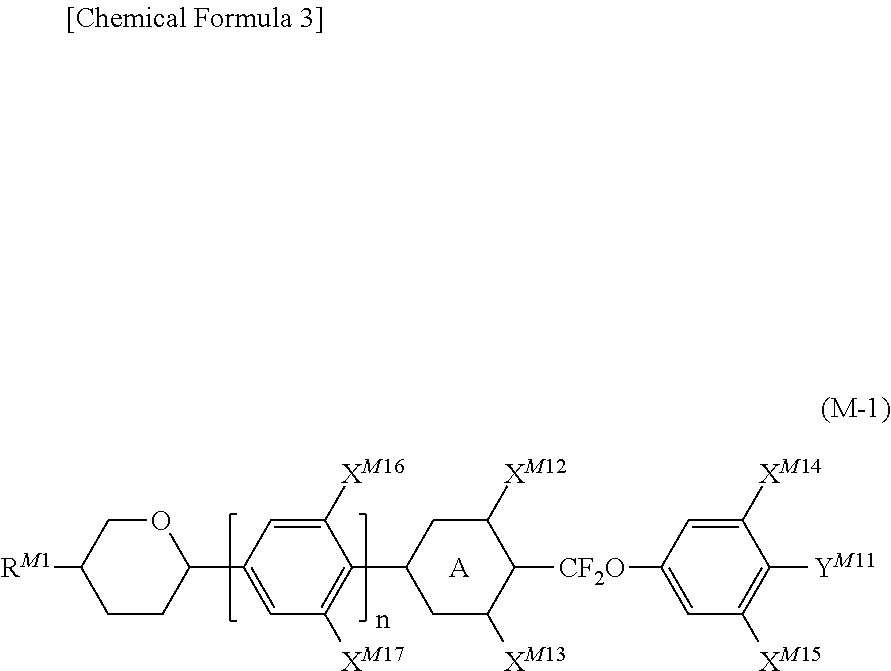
C1CC(C2=CC([XM17])=C(C3CC([XM13])C([CF2O]C4=CC([XM15])=C([YM11])C([XM14])=C4)C([XM12])C3)C([XM16])=C2)OCC1[RM1].[A]
